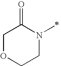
C1OCCN(C)C1=O
